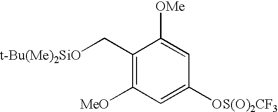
C1(C[t-Bu(Me)2SiO])=C([MeO])C=C([OS(O)2CF3])C=C1[OMe]
